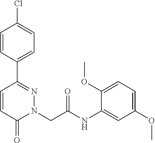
C1=CC(C2=NN(CC(NC3=CC(OC)=CC=C3OC)=O)C(=O)C=C2)=CC=C1Cl
